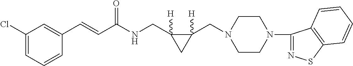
C1(C=CC(NCC2([H])C(CN3CCN(C4=NSC5=C4C=CC=C5)CC3)([H])C2)=O)=CC(Cl)=CC=C1
